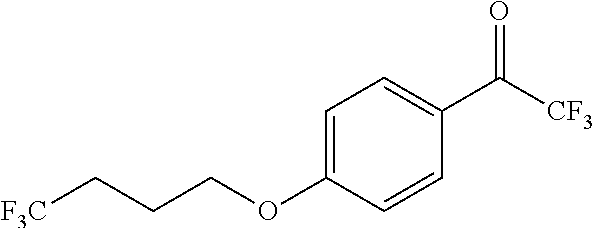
C1=C(OCCC[F3C])C=CC(C([CF3])=O)=C1
